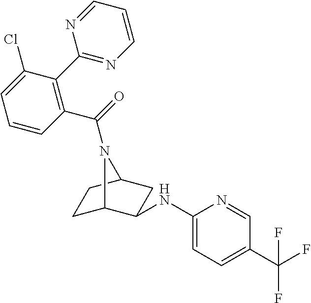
C1C2C(NC3=CC=C(C(F)(F)F)C=N3)CC(C1)N2C(=O)C1=C(C2=NC=CC=N2)C(Cl)=CC=C1
